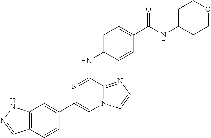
C1(C2=CC3=C(C=C2)C=NN3)=CN2C(=NC=C2)C(NC2=CC=C(C(NC3CCOCC3)=O)C=C2)=N1
